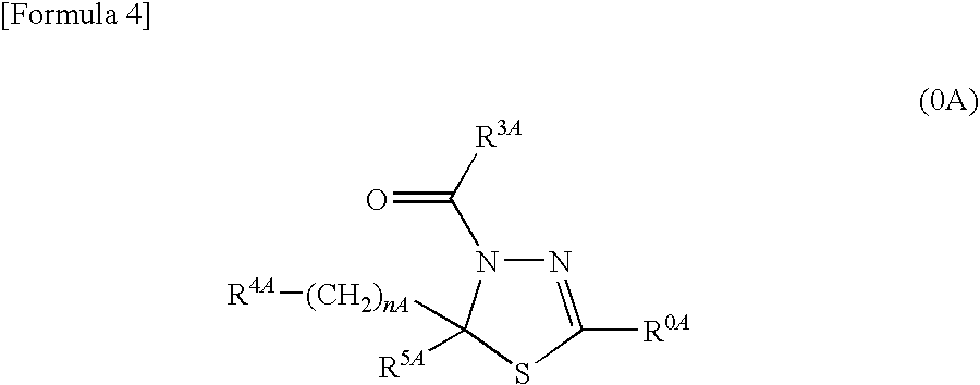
N1=C([R0A])SC([R5A])([(CH2)nA][R4A])N1C([R3A])=O
